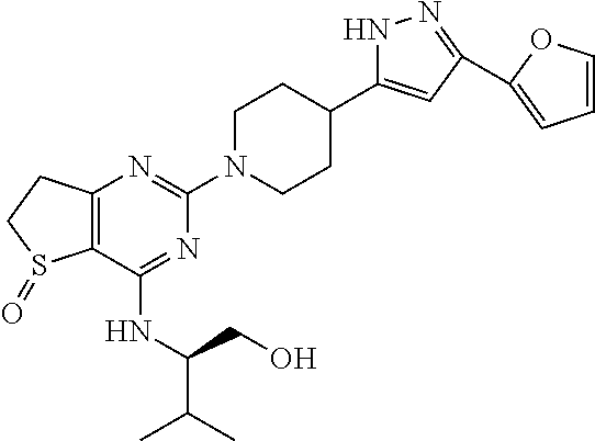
C12=C(N=C(N3CCC(C4=CC(C5=CC=CO5)=NN4)CC3)N=C1NC(CO)C(C)C)CCS2=O
